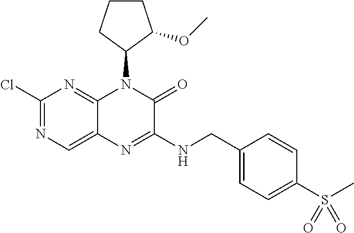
C1(Cl)=NC=C2C(=N1)N(C1CCCC1OC)C(=O)C(NCC1=CC=C(S(C)(=O)=O)C=C1)=N2
